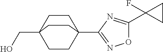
C1CC2(CO)CCC1(C1=NOC(C3(F)CC3)=N1)CC2
